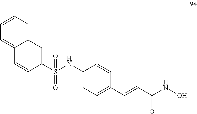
S(NC1=CC=C(C=CC(NO)=O)C=C1)(=O)(=O)C1=CC2=CC=CC=C2C=C1
